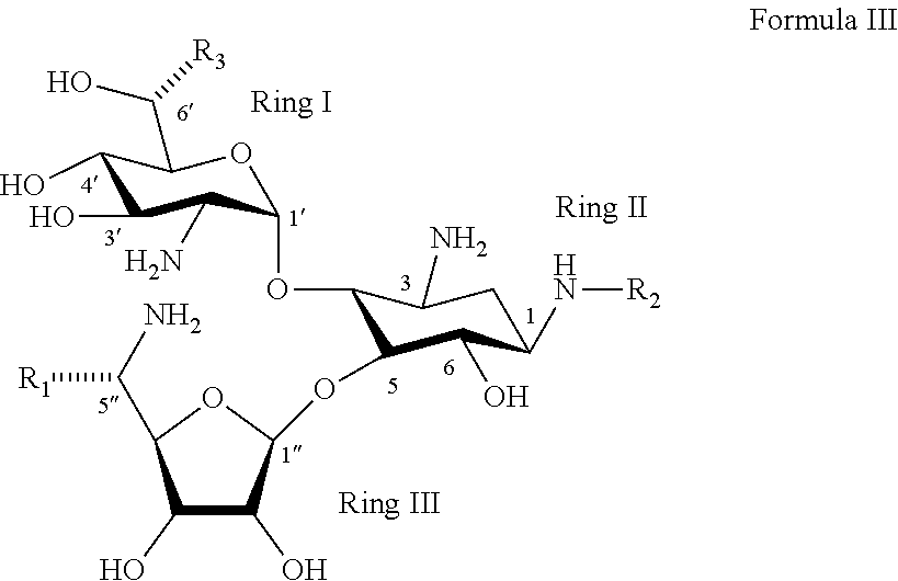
C1(OC2C(OC3C(O)C(O)C(C(N)[R1])O3)C(O)C(N[R2])CC2N)C(N)C(O)C(O)C(C([R3])O)O1
